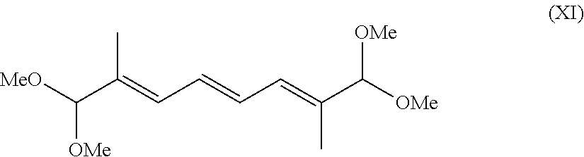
[MeO]C(C(=CC=CC=C(C([OMe])[OMe])C)C)[OMe]
